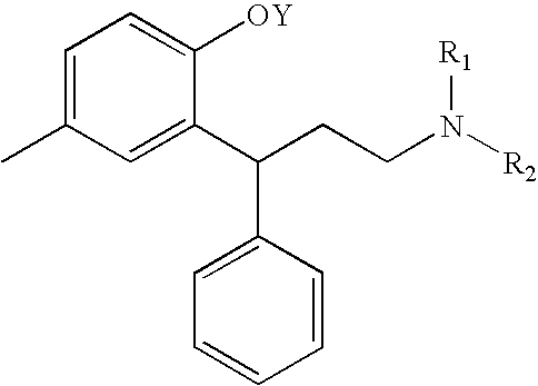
C1=C(C)C=C(C(CCN([R2])[R1])C2=CC=CC=C2)C([OY])=C1
